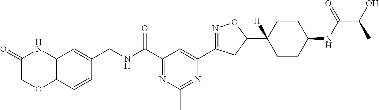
C1(CNC(C2=NC(C)=NC(C3=NOC(C4([H])CCC(NC(C(O)C)=O)CC4)C3)=C2)=O)=CC2=C(C=C1)OCC(=O)N2
